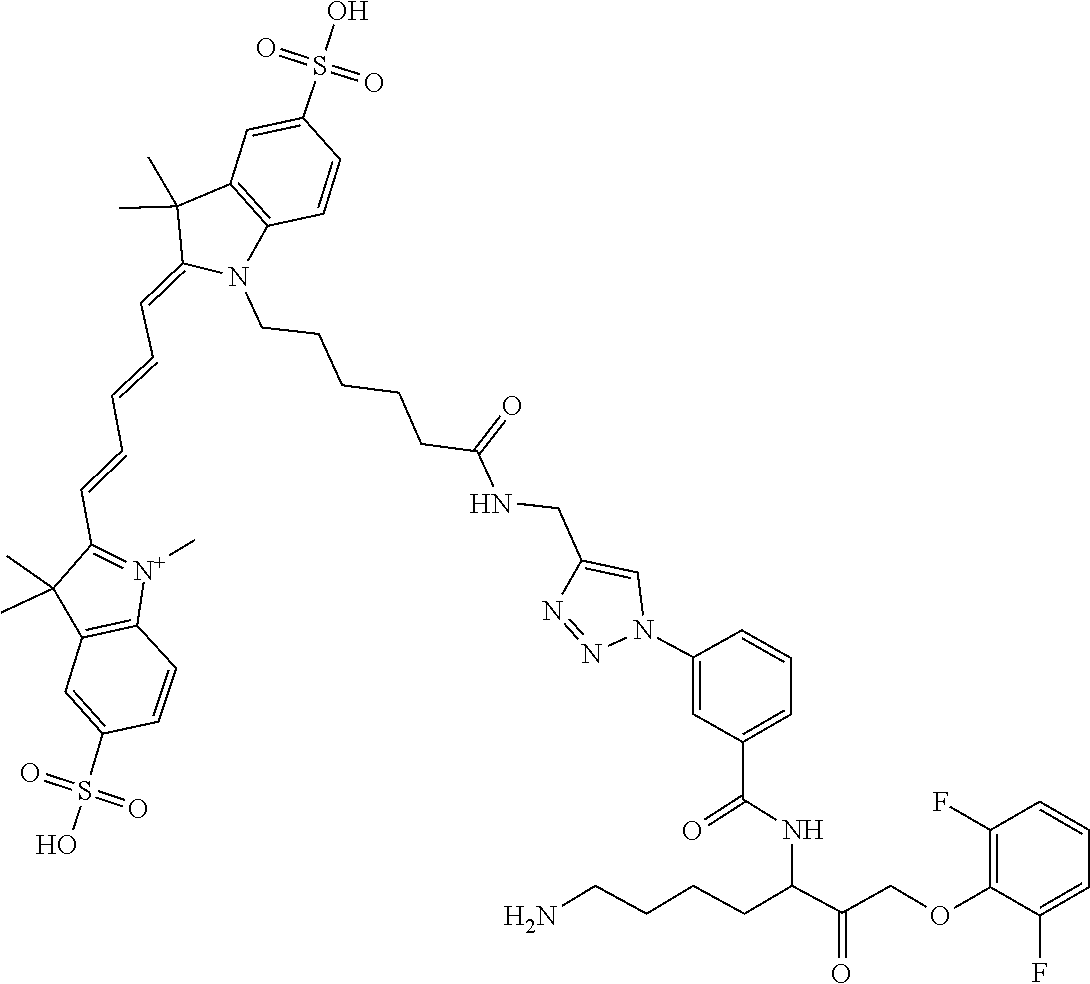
N1=NC(CNC(CCCCCN2C3=C(C=C(S(=O)(=O)O)C=C3)C(C)(C)C2=CC=CC=CC2=[N+](C)C3=C(C2(C)C)C=C(S(=O)(=O)O)C=C3)=O)=CN1C1=CC(C(NC(C(=O)COC2=C(F)C=CC=C2F)CCCCN)=O)=CC=C1
